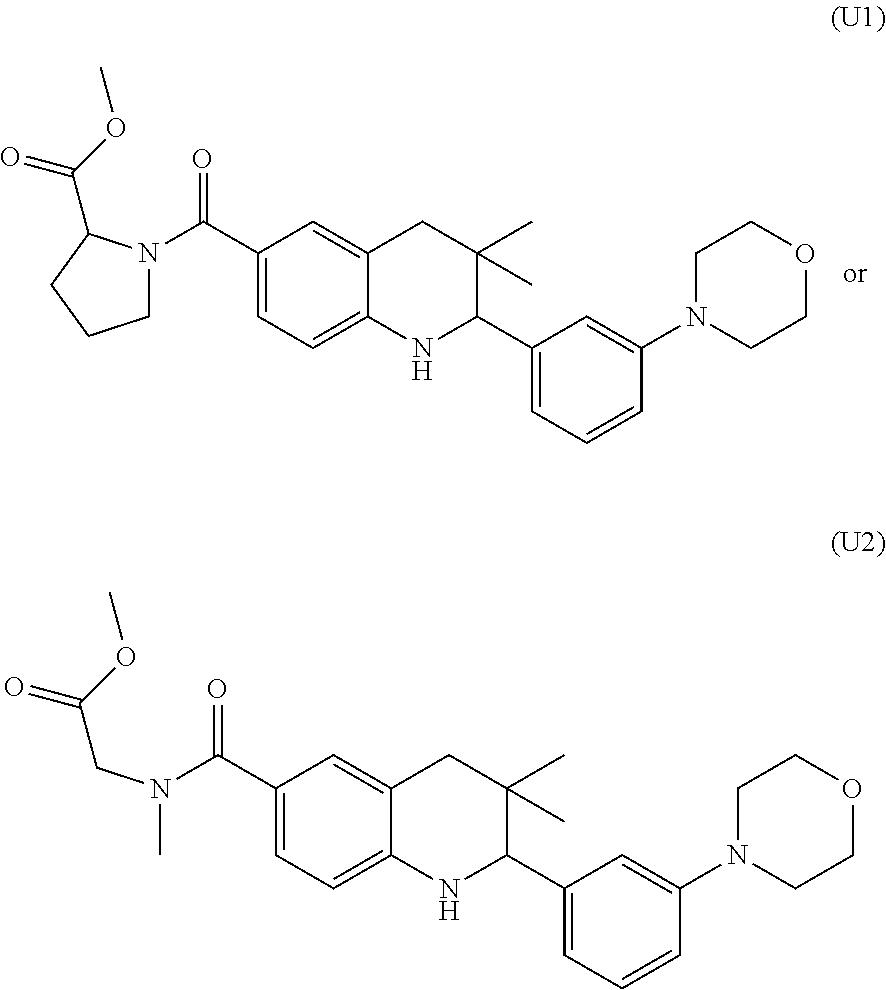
C1(C(=O)N2CCCC2C(OC)=O)=CC=C2C(=C1)CC(C)(C)C(C1=CC=CC(N3CCOCC3)=C1)N2.C1(C(=O)N(C)CC(OC)=O)=CC=C2C(=C1)CC(C)(C)C(C1=CC=CC(N3CCOCC3)=C1)N2
